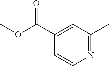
N1=C(C)C=C(C(OC)=O)C=C1
